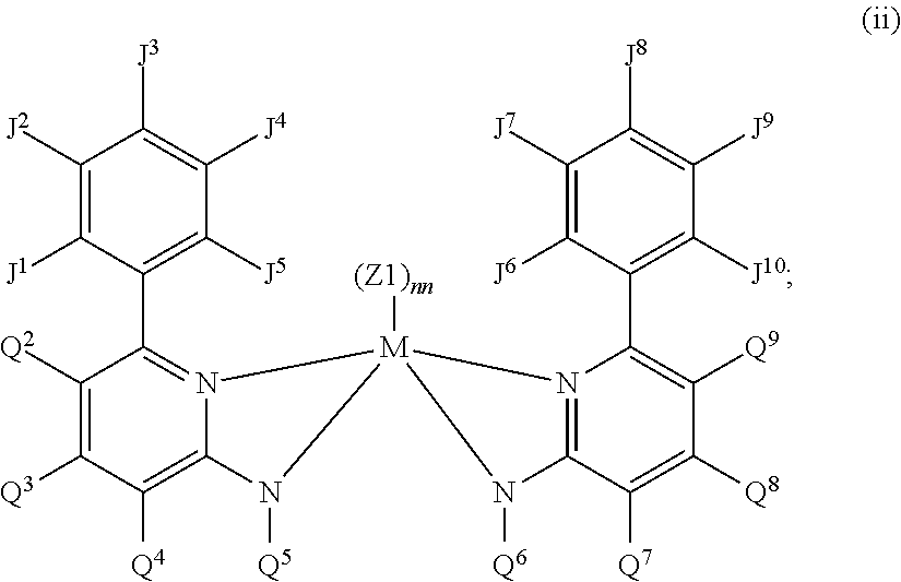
C1([Q2])=C([Q3])C([Q4])=C2N(=C1C1=C([J5])C([J4])=C([J3])C([J2])=C1[J1])[M]1([(Z1)nn])(N2[Q5])N2=C(C([Q7])=C([Q8])C([Q9])=C2C2=C([J10])C([J9])=C([J8])C([J7])=C2[J6])N1[Q6]
